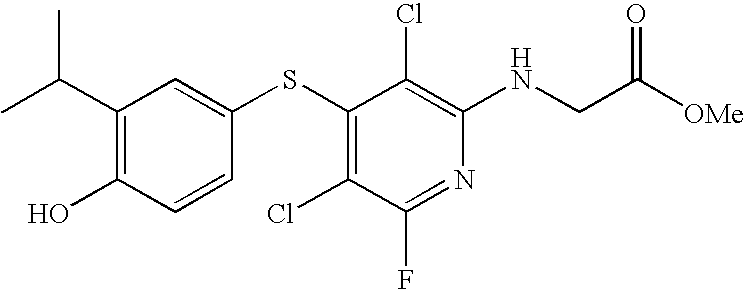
C(C1=C(O)C=CC(SC2=C(Cl)C(F)=NC(NCC([OMe])=O)=C2Cl)=C1)(C)C
